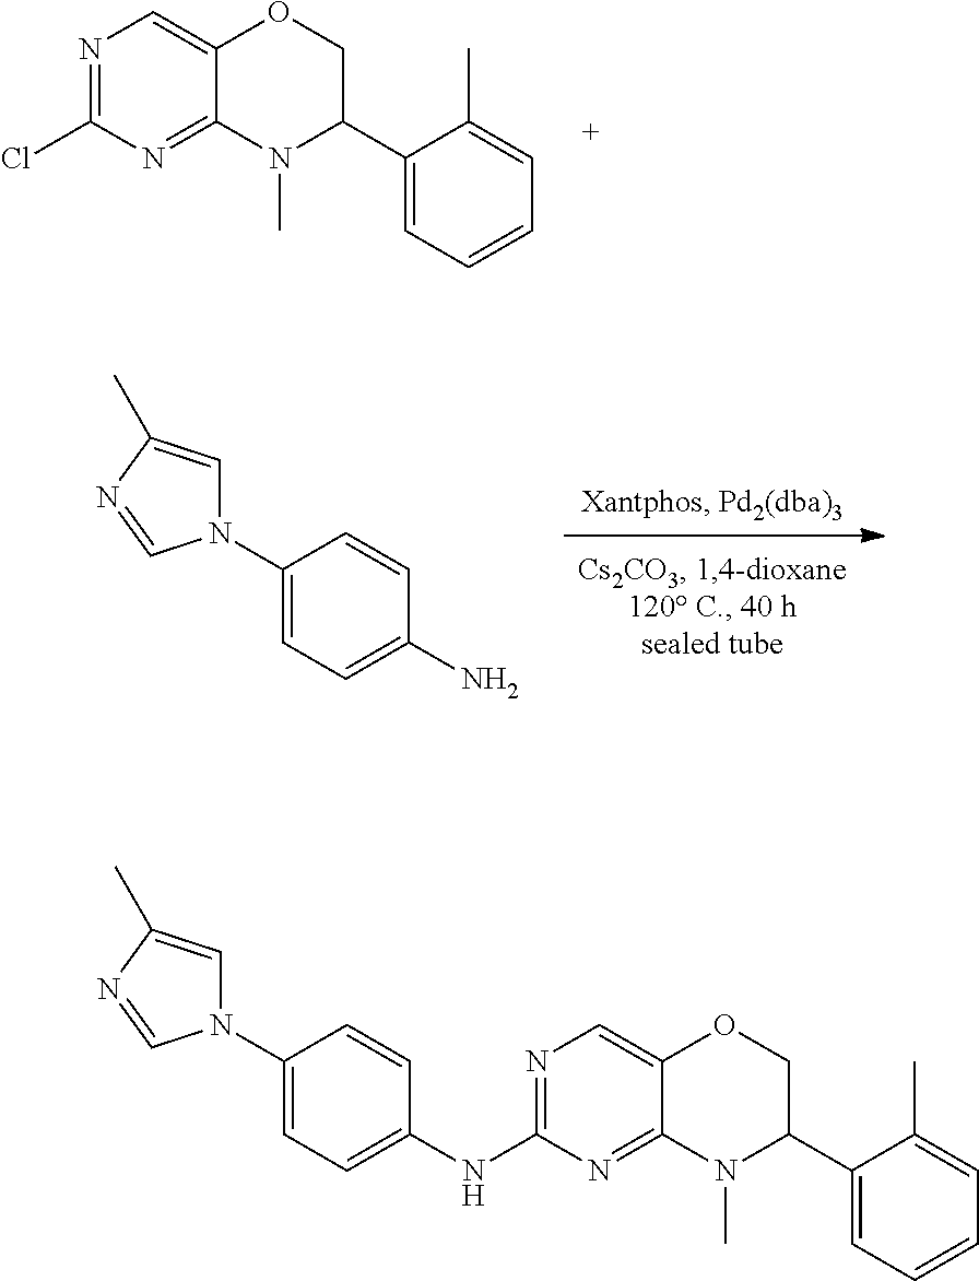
N1=C(Cl)N=C2C(=C1)OCC(C1=CC=CC=C1C)N2C.NC1=CC=C(N2C=C(C)N=C2)C=C1.C1(NC2=NC=C3C(=N2)N(C)C(C2=CC=CC=C2C)CO3)=CC=C(N2C=C(C)N=C2)C=C1
